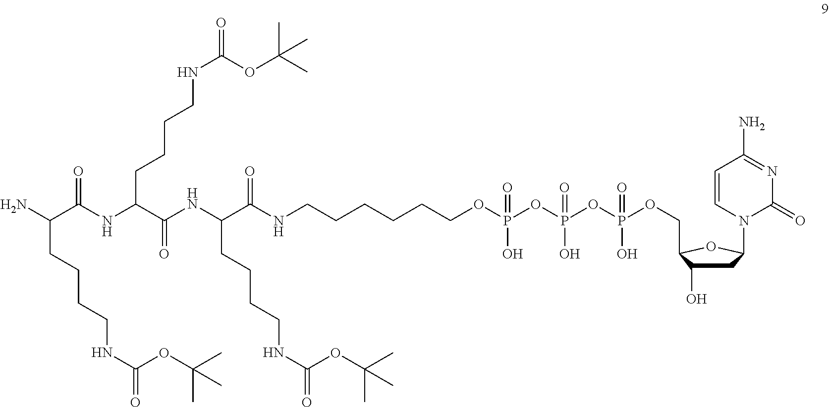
NC(C(NC(C(NC(C(NCCCCCCOP(OP(OP(OCC1C(O)CC(N2C(=O)N=C(N)C=C2)O1)(O)=O)(O)=O)(O)=O)=O)CCCCNC(=O)OC(C)(C)C)=O)CCCCNC(=O)OC(C)(C)C)=O)CCCCNC(=O)OC(C)(C)C
